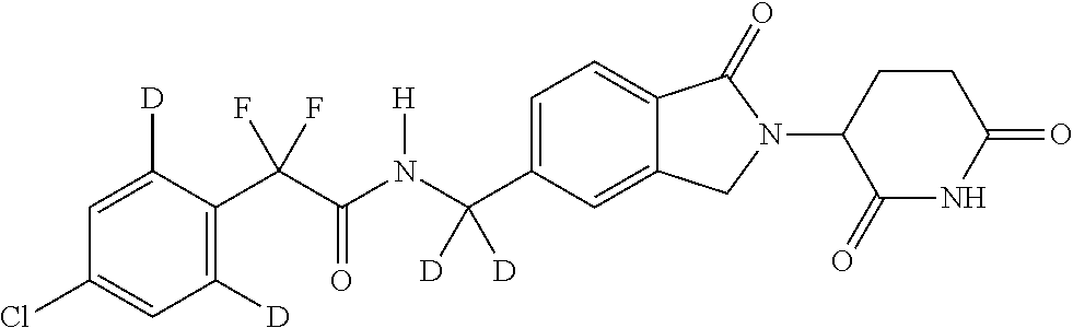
C1=C([D])C(C(C(N(C(C2=CC=C3C(=C2)CN(C2C(=O)NC(=O)CC2)C3=O)([D])[D])[H])=O)(F)F)=C([D])C=C1Cl
